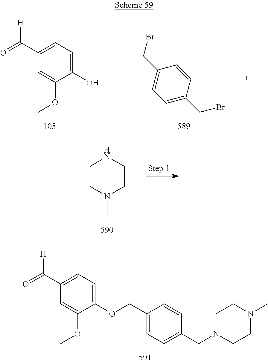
O=C(C1=CC=C(OCC2=CC=C(CN3CCN(C)CC3)C=C2)C(OC)=C1)[H].O=C(C1=CC=C(O)C(OC)=C1)[H].BrCC1=CC=C(CBr)C=C1.C1CN(C)CCN1
